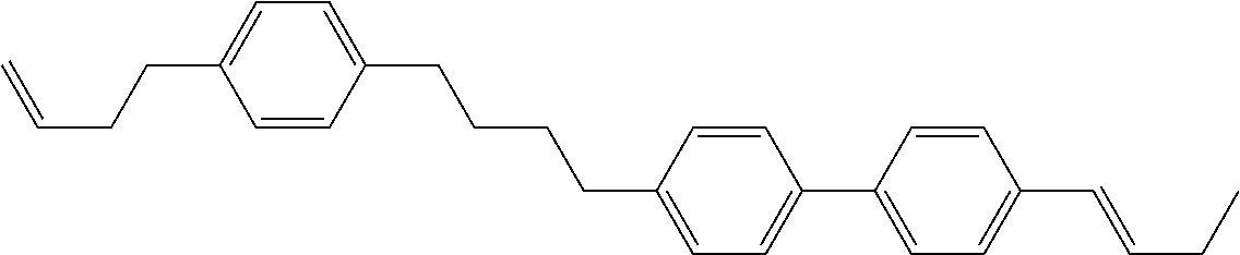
C1=CC(CCCCC2=CC=C(C3=CC=C(C=CCC)C=C3)C=C2)=CC=C1CCC=C
